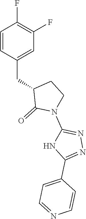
C1=CC(CC2C(=O)N(C3=NN=C(C4=CC=NC=C4)N3)CC2)=CC(F)=C1F
